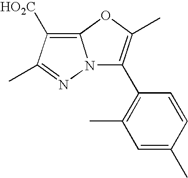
C1=C(C)C=CC(C2=C(C)OC3=C([HO2C])C(C)=NN23)=C1C
